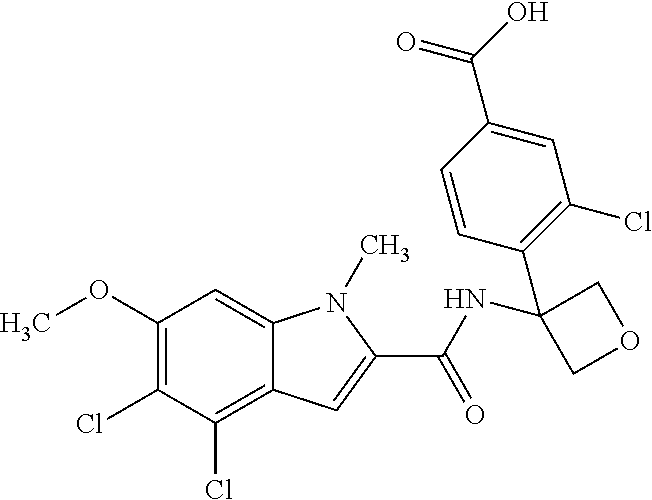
C1(OC)=C(Cl)C(Cl)=C2C(=C1)N(C)C(C(NC1(C3=C(Cl)C=C(C(=O)O)C=C3)COC1)=O)=C2
